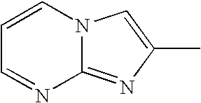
C1=CN2C(=NC(C)=C2)N=C1
